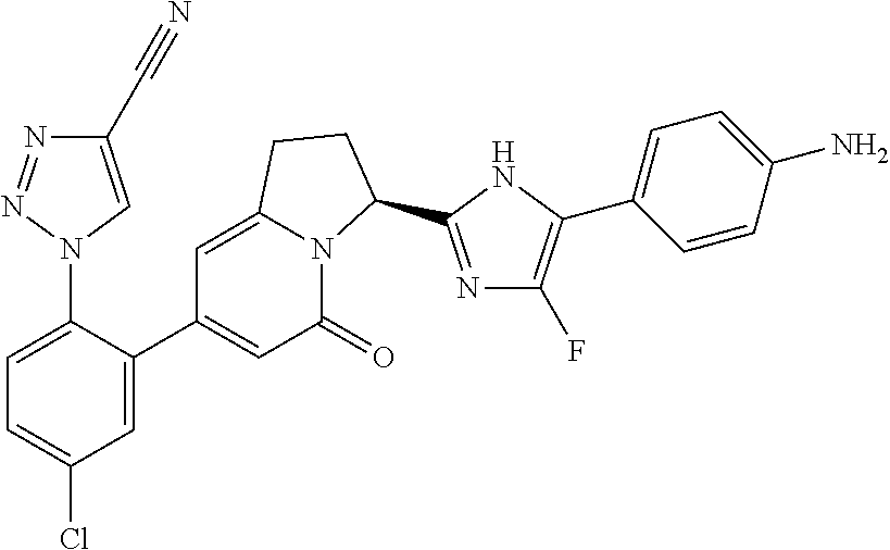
N1(C2=CC=C(Cl)C=C2C2=CC(=O)N3C(=C2)CCC3C2=NC(F)=C(C3=CC=C(N)C=C3)N2)N=NC(C#N)=C1
